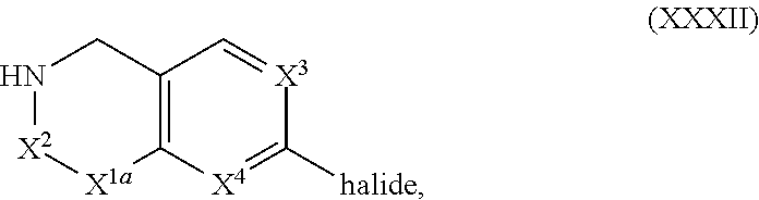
C12=C([X4]=C([halide])[X3]=C1)[X1a][X2]NC2
